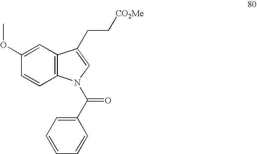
C1=C(OC)C=CC2=C1C(CC[CO2Me])=CN2C(C1=CC=CC=C1)=O
